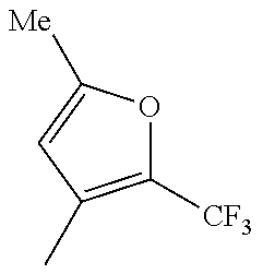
C1([CF3])=C(C)C=C([Me])O1
